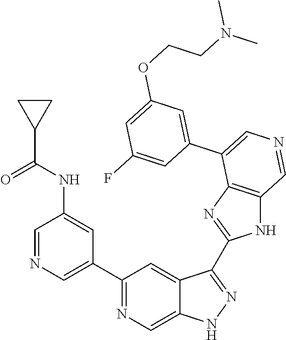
C1(C2=CN=CC(NC(C3CC3)=O)=C2)=NC=C2C(=C1)C(C1=NC3=C(N1)C=NC=C3C1=CC(OCCN(C)C)=CC(F)=C1)=NN2
